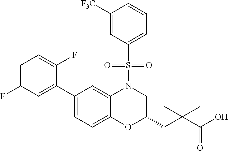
C1(C2=CC=C3C(=C2)N(S(C2=CC=CC([F3C])=C2)(=O)=O)CC(CC(C(O)=O)(C)C)O3)=CC(F)=CC=C1F
